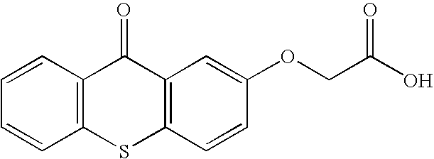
C12=C(C=CC=C1)C(=O)C1=C(S2)C=CC(OCC(O)=O)=C1
